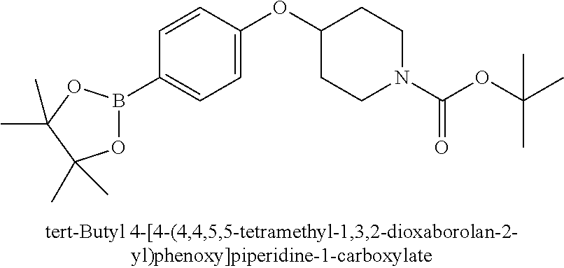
C1=CC(OC2CCN(C(OC(C)(C)C)=O)CC2)=CC=C1B1OC(C)(C)C(C)(C)O1
